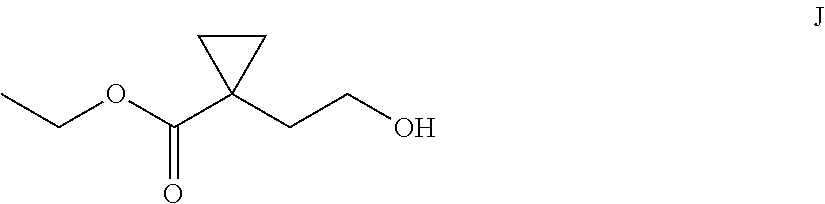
C(OC(C1(CCO)CC1)=O)C
